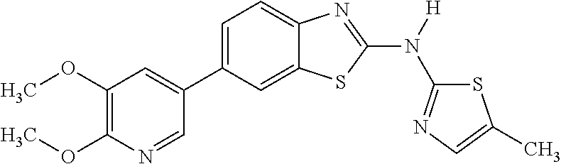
C1(OC)=C(OC)N=CC(C2=CC=C3C(=C2)SC(N([H])C2=NC=C(C)S2)=N3)=C1
